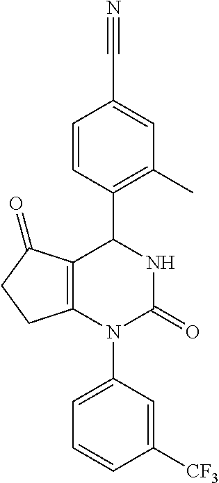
C12=C(N(C3=CC=CC([CF3])=C3)C(=O)NC1C1=C(C)C=C(C#N)C=C1)CCC2=O
